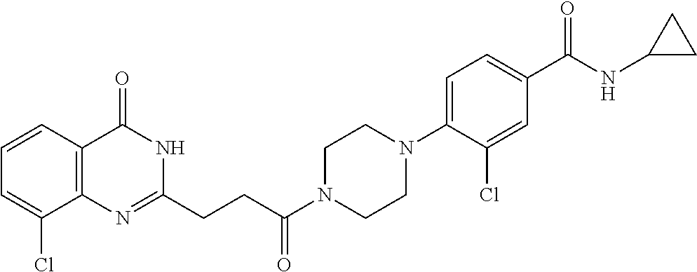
C1=CC2=C(C(Cl)=C1)N=C(CCC(N1CCN(C3=CC=C(C(NC4CC4)=O)C=C3Cl)CC1)=O)NC2=O
